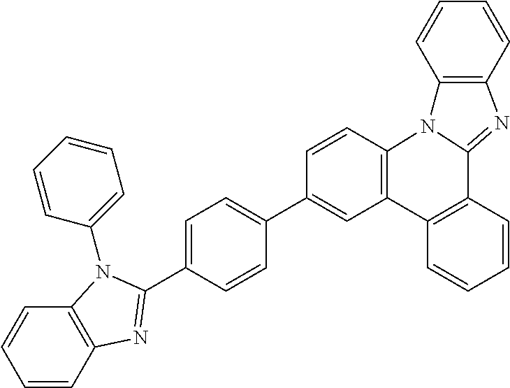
C1=C(C2=NC3=C(C=CC=C3)N2C2=CC=CC=C2)C=CC(C2=CC3=C(C=C2)N2C(=NC4=C2C=CC=C4)C2=C3C=CC=C2)=C1
